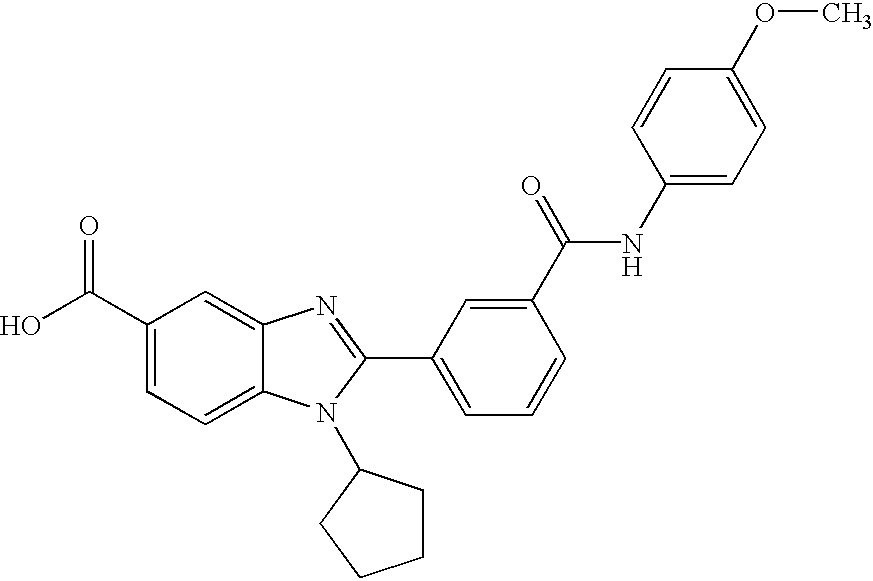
C1(C(O)=O)=CC=C2C(=C1)N=C(C1=CC=CC(C(=O)NC3=CC=C(OC)C=C3)=C1)N2C1CCCC1
